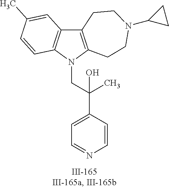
N1(CC(C2=CC=NC=C2)(C)O)C2=C(C3=C1C=CC(C)=C3)CCN(C1CC1)CC2
